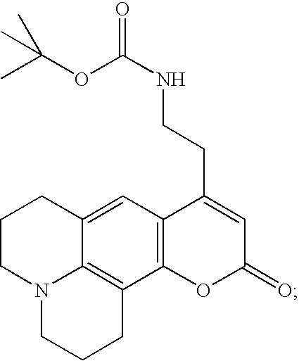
C1=C2C3=C(C4=C1C(CCNC(=O)OC(C)(C)C)=CC(=O)O4)CCCN3CCC2
